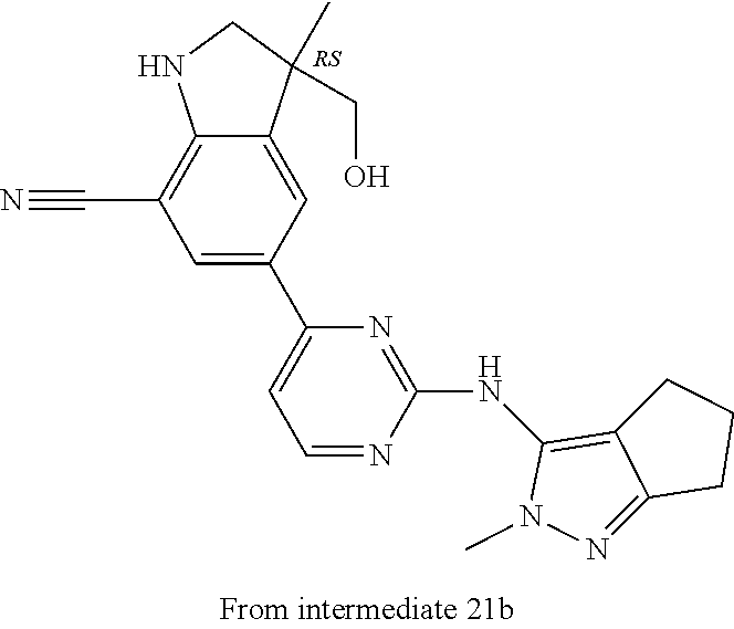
C1=C(C2=CC=NC(NC3=C4C(=NN3C)CCC4)=N2)C=C2C(=C1C#N)NCC2(C)CO
